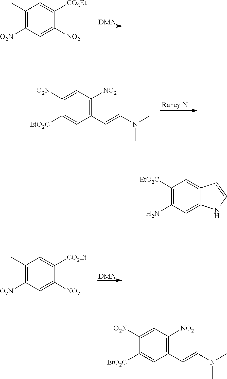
[DMA].C1(C)=C([O2N])C=C([NO2])C([CO2Et])=C1.C1([O2N])=CC([NO2])=C(C=CN(C)C)C=C1[EtO2C].[DMA].C1(C)=C([O2N])C=C([NO2])C([CO2Et])=C1.C1([EtO2C])=C(N)C=C2C(=C1)C=CN2.C1([O2N])=CC([NO2])=C(C=CN(C)C)C=C1[EtO2C]
